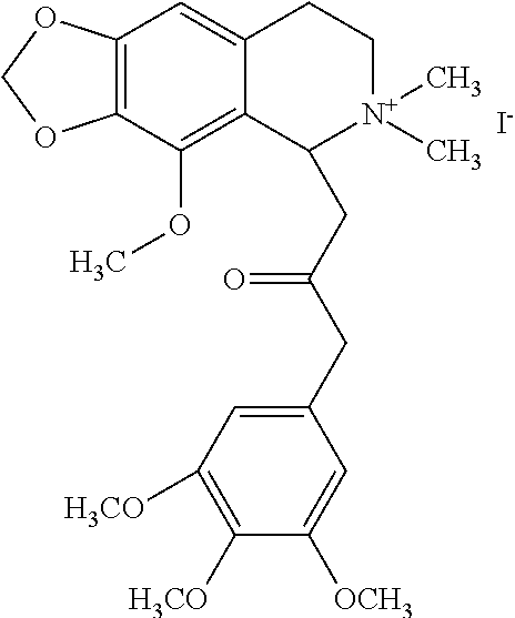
[I-].C12=C(C(OC)=C3C(=C1)CC[N+](C)(C)C3CC(CC1=CC([H3CO])=C([H3CO])C([OCH3])=C1)=O)OCO2
